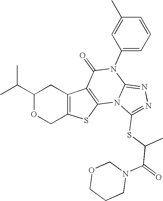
C1(C(C)C)OCC2=C(C1)C1=C(S2)N2C(=NN=C2SC(C(N2COCCC2)=O)C)N(C2=CC=CC(C)=C2)C1=O
